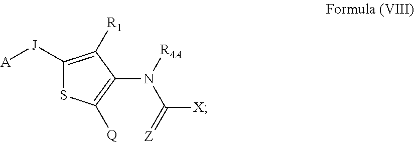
C1([J][A])=C([R1])C(N([R4A])C([X])=[Z])=C([Q])S1
